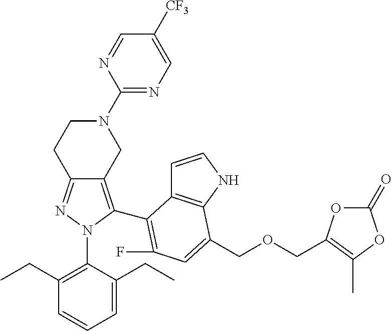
C12=NN(C3=C(CC)C=CC=C3CC)C(C3=C(F)C=C(COCC4=C(C)OC(=O)O4)C4=C3C=CN4)=C1CN(C1=NC=C([CF3])C=N1)CC2
